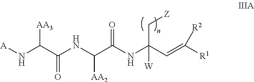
[AA3]C(C(NC(C(NC(C=C([R1])[R2])(C[Z])[W])=O)[AA2])=O)N[A]
